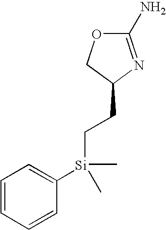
O1C(N)=NC(CC[Si](C2=CC=CC=C2)(C)C)C1
